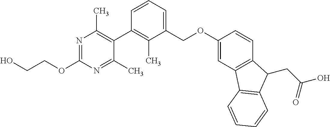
N1=C(OCCO)N=C(C)C(C2=C(C)C(COC3=CC4=C(C=C3)C(CC(O)=O)C3=C4C=CC=C3)=CC=C2)=C1C
